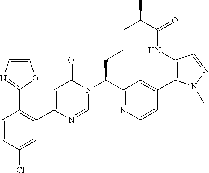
C1=CC(Cl)=CC(C2=CC(=O)N(C3CCCC(C)C(=O)NC4=C(C5=CC3=NC=C5)N(C)N=C4)C=N2)=C1C1=NC=CO1
